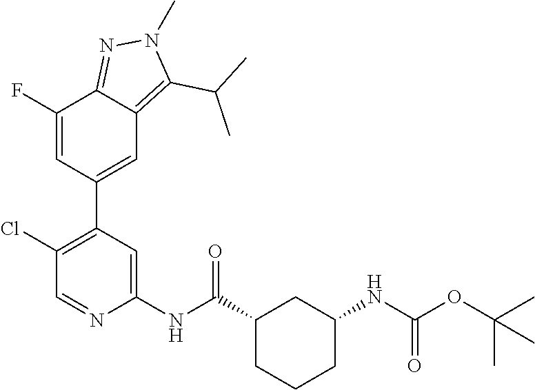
C1(Cl)=C(C2=CC3=C(C(C)C)N(C)N=C3C(F)=C2)C=C(NC(C2CCCC(NC(OC(C)(C)C)=O)C2)=O)N=C1
